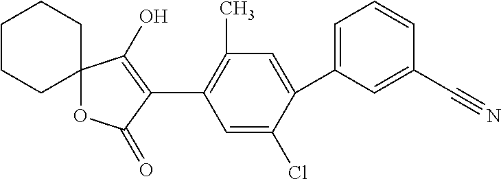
C12(OC(=O)C(C3=C(C)C=C(C4=CC=CC(C#N)=C4)C(Cl)=C3)=C1O)CCCCC2
